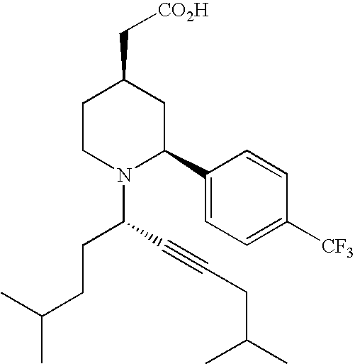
C1CN(C(C#CCC(C)C)CCC(C)C)C(C2=CC=C([CF3])C=C2)CC1C[CO2H]
